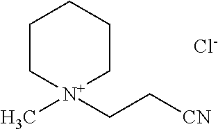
C1C[N+](CC[CN])(C)CCC1.[Cl-]
